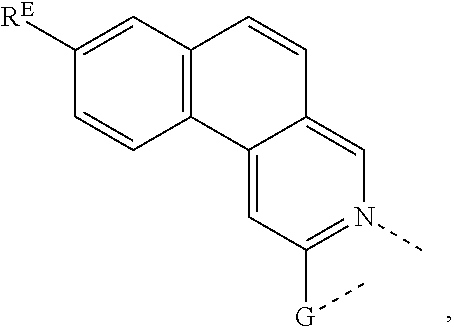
C12=CC([G]C)=N(C)C=C1C=CC1=C2C=CC([RE])=C1
